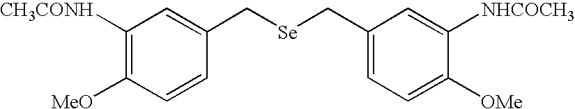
C1([CH3CONH])=C([MeO])C=CC(C[Se]CC2=CC=C([OMe])C([NHCOCH3])=C2)=C1
